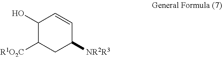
C1(O)C([R1O2C])CC([NR2R3])C=C1
